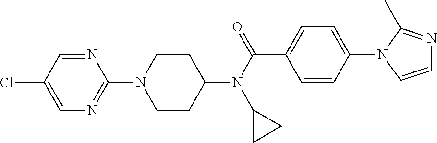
N1=CC(Cl)=CN=C1N1CCC(N(C(=O)C2=CC=C(N3C(C)=NC=C3)C=C2)C2CC2)CC1
